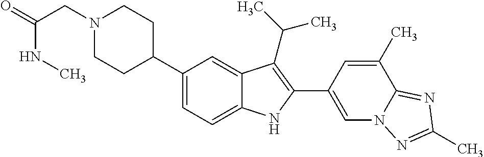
N1(CC(=O)NC)CCC(C2=CC=C3C(=C2)C(C(C)C)=C(C2=CN4C(=NC(C)=N4)C(C)=C2)N3)CC1
